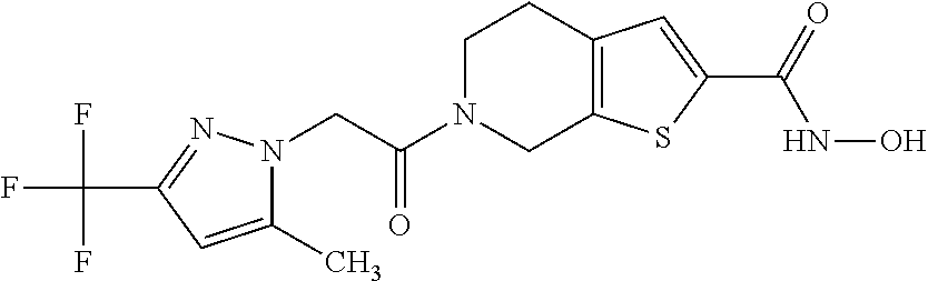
C1(C)=CC(C(F)(F)F)=NN1CC(N1CC2=C(CC1)C=C(C(NO)=O)S2)=O
